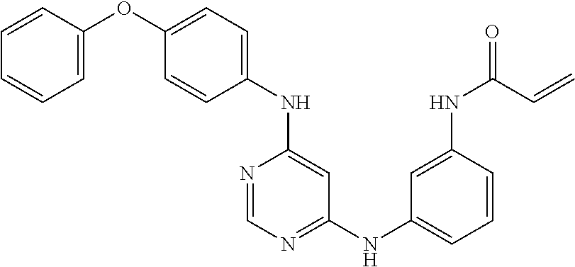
C1(OC2=CC=CC=C2)=CC=C(NC2=CC(NC3=CC=CC(NC(=O)C=C)=C3)=NC=N2)C=C1
